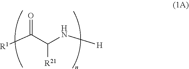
[R1]C(C(N[H])[R21])=O
